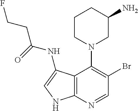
C12=C(N=CC(Br)=C1N1CC(N)CCC1)NC=C2NC(=O)CCF
